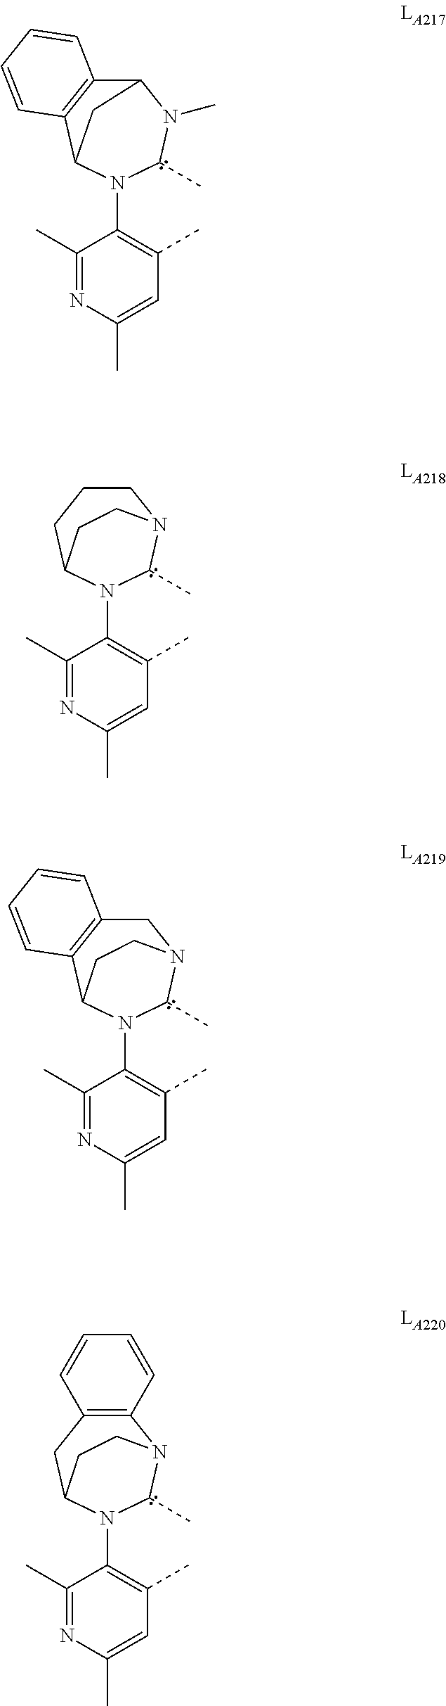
C1(C)=NC(C)=CC(C)=C1N1C(C)N(C)C2C3=C(C1C2)C=CC=C3.C1(C)=NC(C)=CC(C)=C1N1C(C)N2CCCC1CC2.C1(C)=NC(C)=CC(C)=C1N1C(C)N2CC3=C(C1CC2)C=CC=C3.C1(C)=NC(C)=CC(C)=C1N1C(C)N2C3=C(CC1CC2)C=CC=C3
